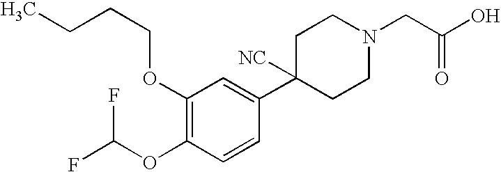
C1(OCCCC)=C(OC(F)F)C=CC(C2([NC])CCN(CC(O)=O)CC2)=C1
